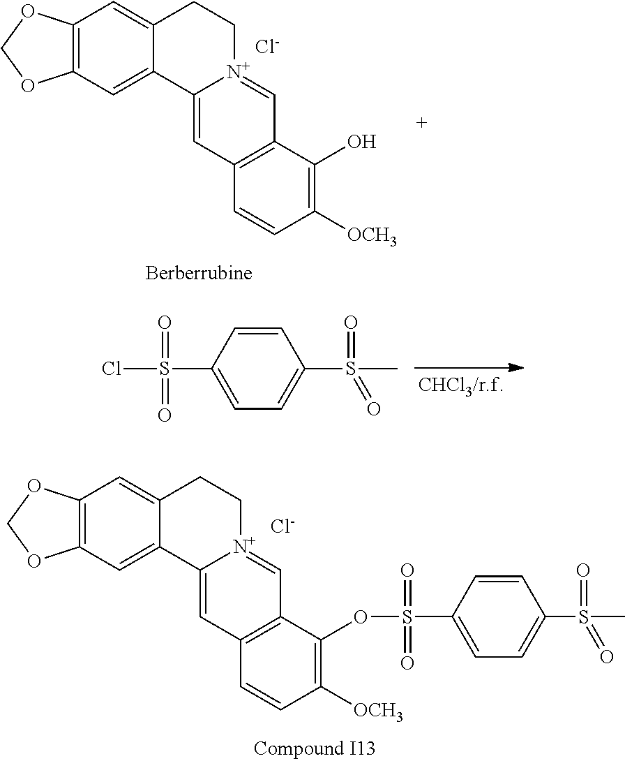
C1([OCH3])=C(O)C2=C(C=C1)C=C1[N+](=C2)CCC2=CC3=C(C=C12)OCO3.[Cl-].ClS(C1=CC=C(S(C)(=O)=O)C=C1)(=O)=O.[Cl-].C1([OCH3])=C(OS(C2=CC=C(S(C)(=O)=O)C=C2)(=O)=O)C2=C(C=C1)C=C1[N+](=C2)CCC2=CC3=C(C=C12)OCO3
